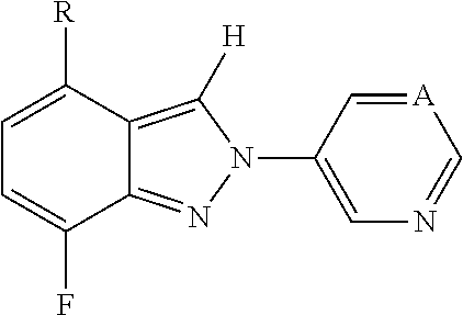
C12=NN(C3=CN=C[A]=C3)C([H])=C1C([R])=CC=C2F
